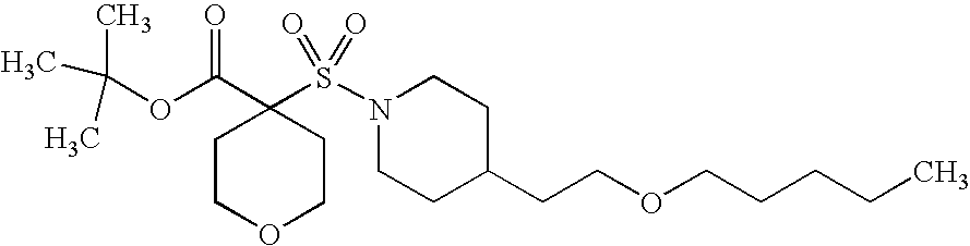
C(OC(C1(S(N2CCC(CCOCCCCC)CC2)(=O)=O)CCOCC1)=O)(C)(C)C
